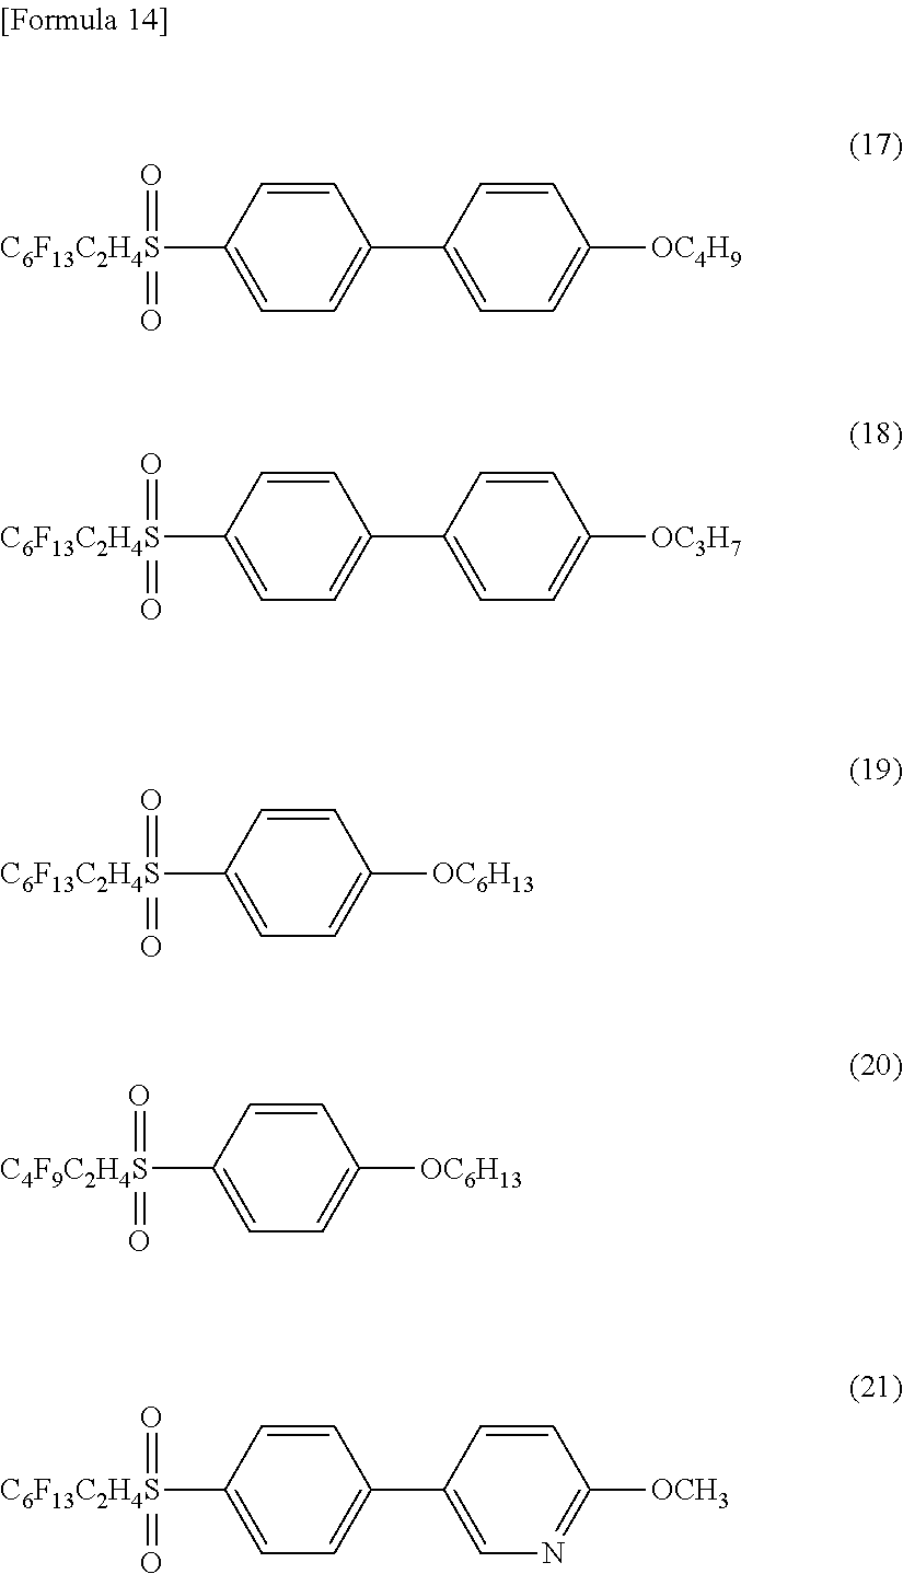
[C6F13C2H4S](=O)(C1=CC=C([OC6H13])C=C1)=O.[C4F9C2H4S](=O)(C1=CC=C([OC6H13])C=C1)=O.[C6F13C2H4S](=O)(C1=CC=C(C2=CN=C([OCH3])C=C2)C=C1)=O.[C6F13C2H4S](=O)(C1=CC=C(C2=CC=C([OC3H7])C=C2)C=C1)=O.[C6F13C2H4S](=O)(C1=CC=C(C2=CC=C([OC4H9])C=C2)C=C1)=O
